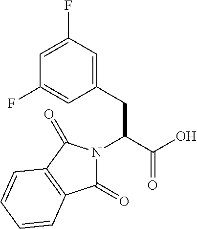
C1(CC(N2C(=O)C3=C(C2=O)C=CC=C3)C(=O)O)=CC(F)=CC(F)=C1
